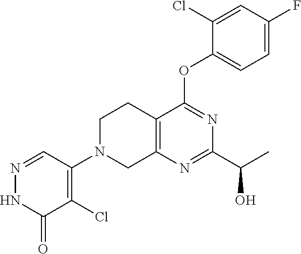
C12=C(N=C(C(C)O)N=C1OC1=CC=C(F)C=C1Cl)CN(C1=C(Cl)C(=O)NN=C1)CC2
